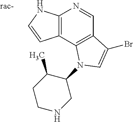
C12=C(C3=C(C=N1)C(Br)=CN3C1C(C)CCNC1)C=CN2
